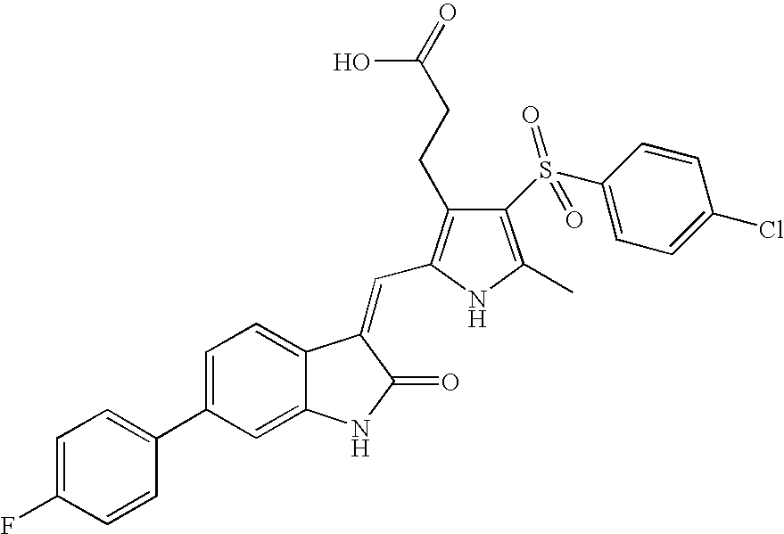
C1=C(C2=CC=C(F)C=C2)C=C2C(=C1)C(=CC1=C(CCC(=O)O)C(S(C3=CC=C(Cl)C=C3)(=O)=O)=C(C)N1)C(=O)N2
